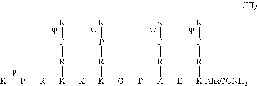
[K]P[R][K]([K][K]([G]P[K]([E][K-AhxCONH2][R]P[K])[R]P[K])[R]P[K])[R]P[K]
